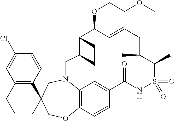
C12=C3C=CC(=C1)C(=O)NS(=O)(=O)C(C)C(C)CC=CC(OCCOC)C1C(CC1)CN2CC1(CO3)C2=C(CCC1)C=C(Cl)C=C2
